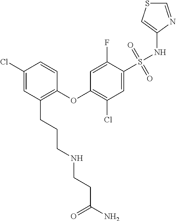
C1(Cl)=CC(CCCNCCC(N)=O)=C(OC2=C(Cl)C=C(S(NC3=CSC=N3)(=O)=O)C(F)=C2)C=C1
